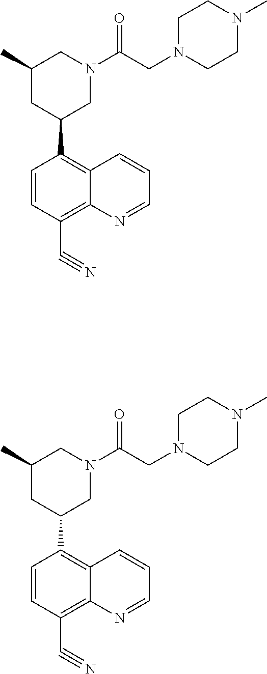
C1=CC(C#N)=C2C(=C1C1CN(C(CN3CCN(C)CC3)=O)CC(C)C1)C=CC=N2.C1=CC(C#N)=C2C(=C1C1CN(C(CN3CCN(C)CC3)=O)CC(C)C1)C=CC=N2
